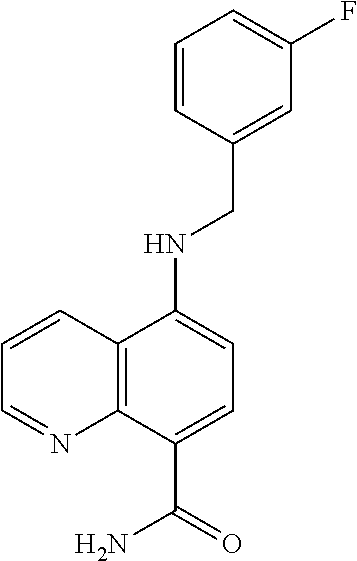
C12=C(C(C(=O)N)=CC=C1NCC1=CC(F)=CC=C1)N=CC=C2
